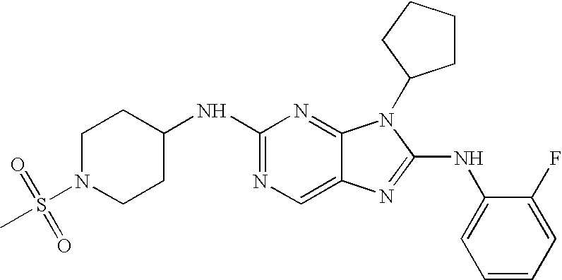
C1(NC2CCN(S(=O)(=O)C)CC2)=NC=C2C(=N1)N(C1CCCC1)C(NC1=CC=CC=C1F)=N2
